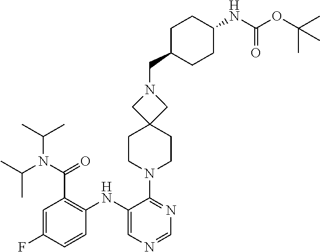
C1(NC2=C(C(N(C(C)C)C(C)C)=O)C=C(F)C=C2)=CN=CN=C1N1CCC2(CC1)CN(CC1CCC(NC(OC(C)(C)C)=O)CC1)C2
